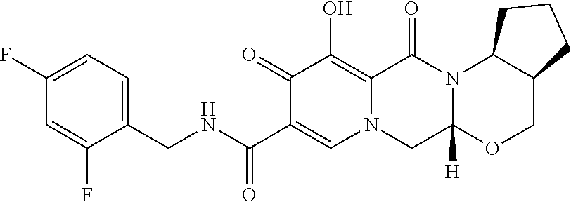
C1(CNC(C2=CN3C(=C(O)C2=O)C(=O)N2C([H])(C3)OCC3C2CCC3)=O)=CC=C(F)C=C1F
